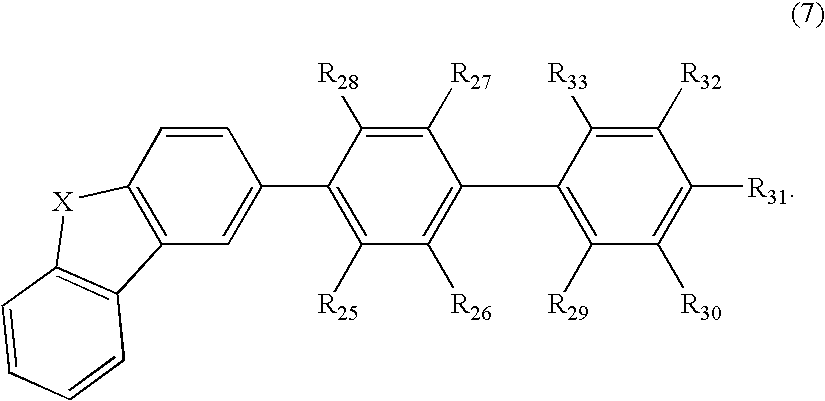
C1=CC2=C(C=C1C1=C([R25])C([R26])=C(C3=C([R29])C([R30])=C([R31])C([R32])=C3[R33])C([R27])=C1[R28])C1=C([X]2)C=CC=C1
